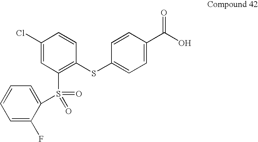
C1(Cl)=CC(S(C2=CC=CC=C2F)(=O)=O)=C(SC2=CC=C(C(O)=O)C=C2)C=C1
